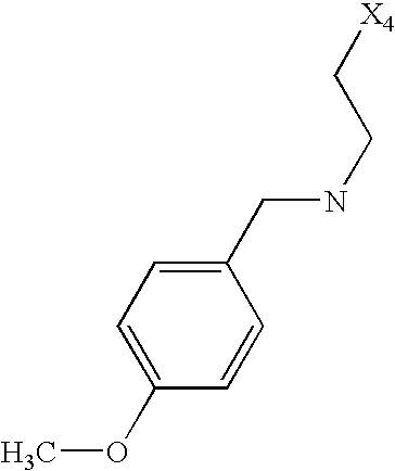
C1=C(OC)C=CC(CNCC[X4])=C1
